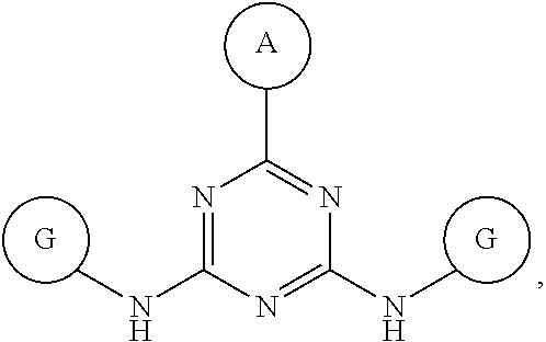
CNC1=NC(C)=NC(NC)=N1.[A]
